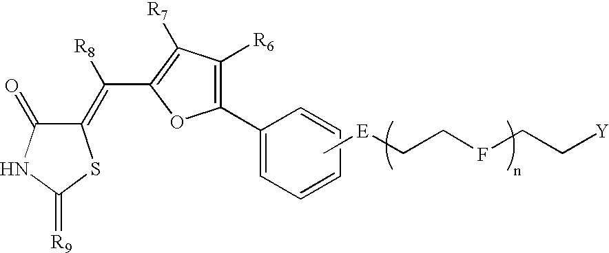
C1(=C(C2=C([R7])C([R6])=C(C3=CC=CC=C3)O2)[R8])C(=O)NC(=[R9])S1.C[E]CCFCC[Y]
